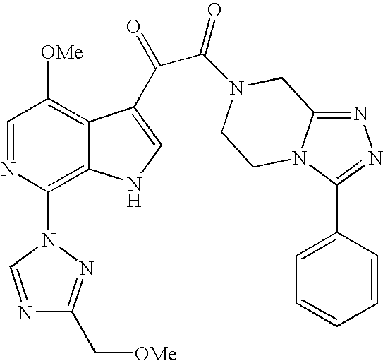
C1=NC(N2N=C(C[OMe])N=C2)=C2C(=C1[OMe])C(C(=O)C(=O)N1CC3=NN=C(C4=CC=CC=C4)N3CC1)=CN2
